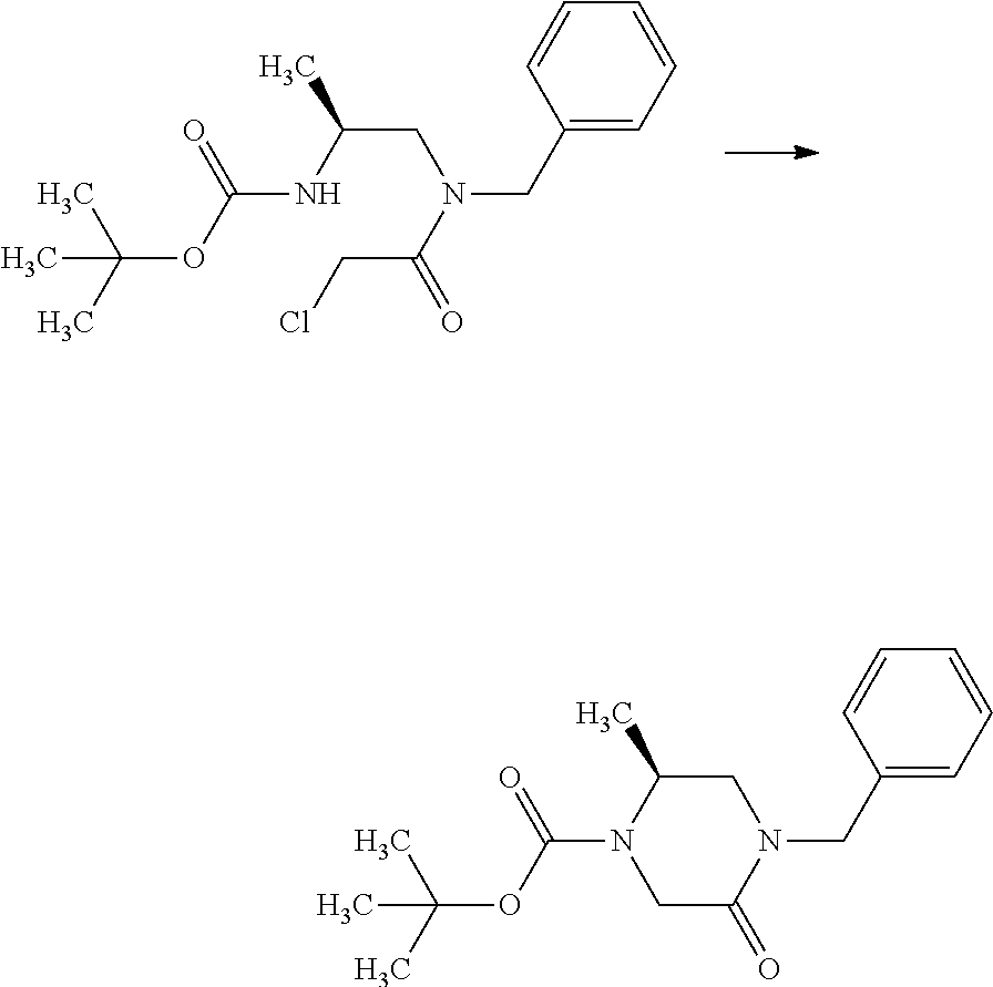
CC(C)(C)OC(=O)NC(C)CN(CC1=CC=CC=C1)C(CCl)=O.CC(C)(C)OC(=O)N1C(C)CN(CC2=CC=CC=C2)C(=O)C1
